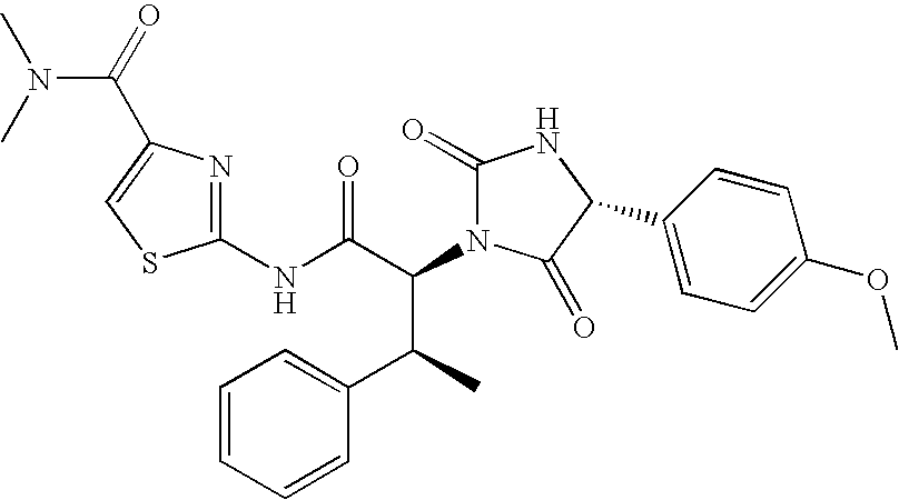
C1(NC(C(N2C(=O)NC(C3=CC=C(OC)C=C3)C2=O)C(C2=CC=CC=C2)C)=O)=NC(C(=O)N(C)C)=CS1
